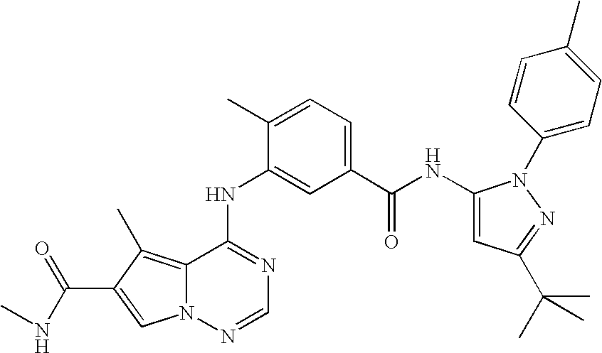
C1(NC2=CC(C(NC3=CC(C(C)(C)C)=NN3C3=CC=C(C)C=C3)=O)=CC=C2C)=NC=NN2C1=C(C)C(C(=O)NC)=C2
